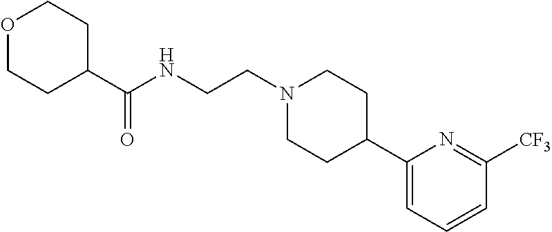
C1(C2CCN(CCNC(C3CCOCC3)=O)CC2)=CC=CC([CF3])=N1
